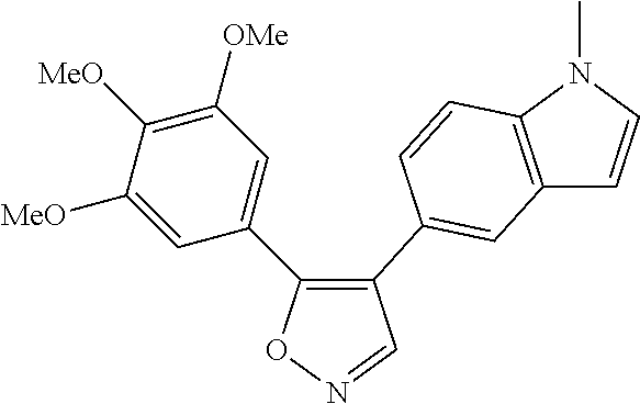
C1(C2=CC([OMe])=C([MeO])C([MeO])=C2)=C(C2=CC3=C(N(C)C=C3)C=C2)C=NO1
